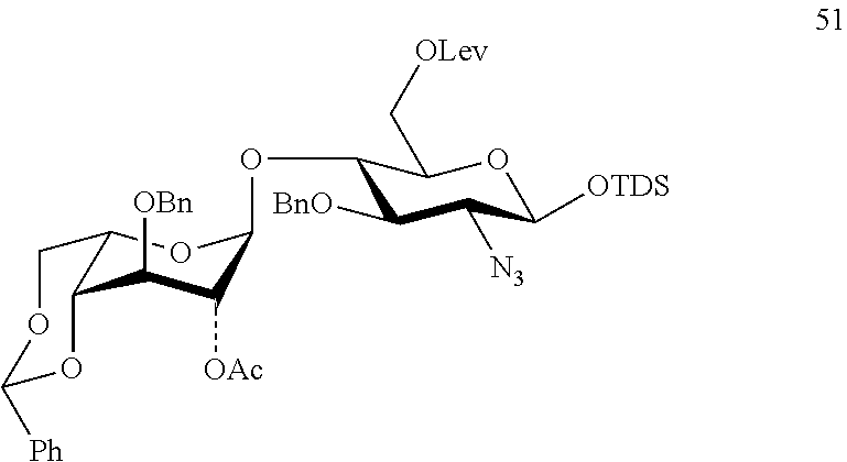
C1(OC2C([OAc])C([OBn])C3C(O2)COC([Ph])O3)C([BnO])C([N3])C([OTDS])OC1C[OLev]
